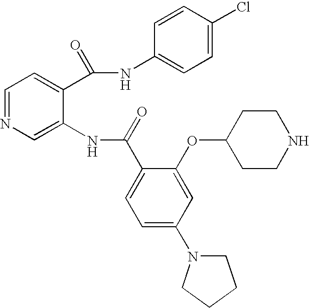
C1=NC=C(NC(C2=CC=C(N3CCCC3)C=C2OC2CCNCC2)=O)C(C(NC2=CC=C(Cl)C=C2)=O)=C1
